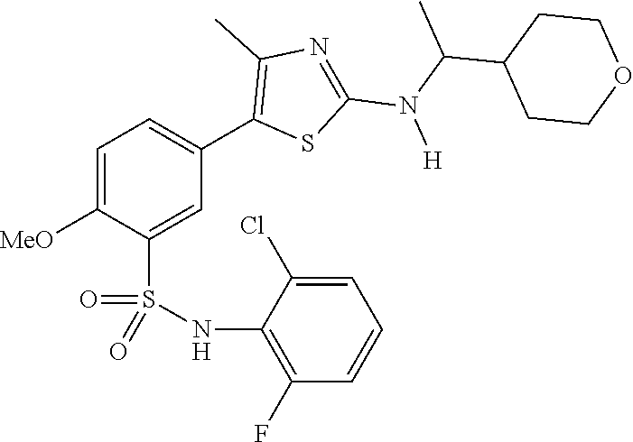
C1=C([MeO])C(S(NC2=C(F)C=CC=C2Cl)(=O)=O)=CC(C2=C(C)N=C(N(C(C)C3CCOCC3)[H])S2)=C1
